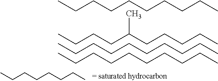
C(CCCCCCCC)C.C(CCC(CCCCC)C)C.C(CCCCCCCC)C.C(CCCCCCCC)C.C(CCCCCC)C
